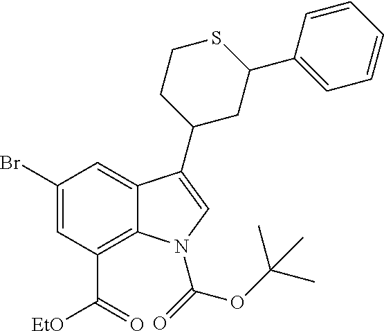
C1(Br)=CC(C([EtO])=O)=C2C(=C1)C(C1CC(C3=CC=CC=C3)SCC1)=CN2C(=O)OC(C)(C)C
